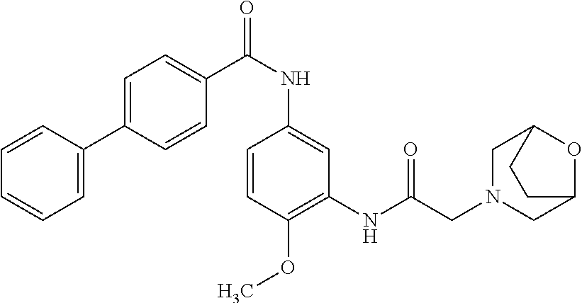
C1=CC(OC)=C(NC(CN2CC3OC(C2)CC3)=O)C=C1NC(C1=CC=C(C2=CC=CC=C2)C=C1)=O
